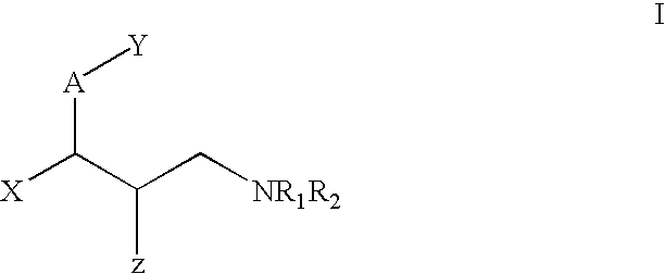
[X]C(C([z])C[NR1R2])[A][Y]
